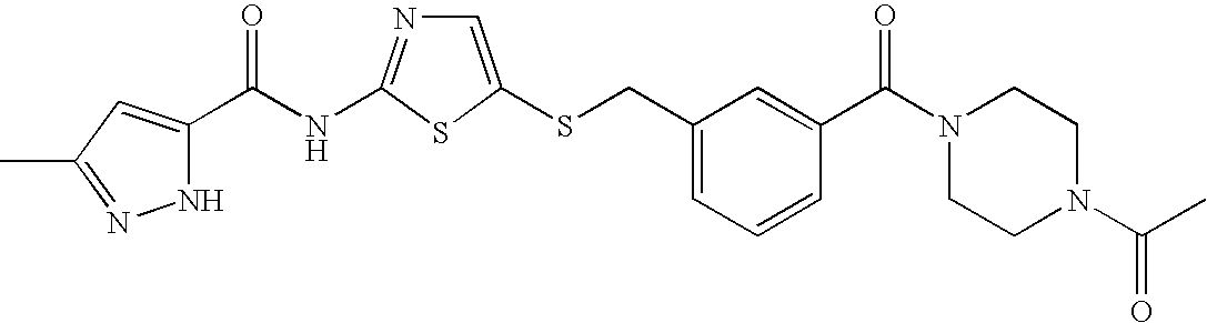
C1=C(SCC2=CC=CC(C(N3CCN(C(=O)C)CC3)=O)=C2)SC(NC(=O)C2=CC(C)=NN2)=N1
